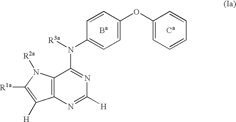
C12=C(N([R2a])C([R1a])=C1[H])C(N(C1=CC=C(OC3=CC=CC=C3)C=C1)[R3a])=NC([H])=N2.[Ba].[Ca]
